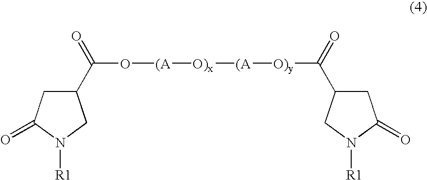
C1(C(=O)O[(A][O)x][(A][O)y]C(=O)C2CC(=O)N([R1])C2)CC(=O)N([R1])C1
